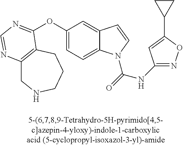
C1(OC2=NC=NC3=C2CCCNC3)=CC=C2C(=C1)C=CN2C(=O)NC1=NOC(C2CC2)=C1
